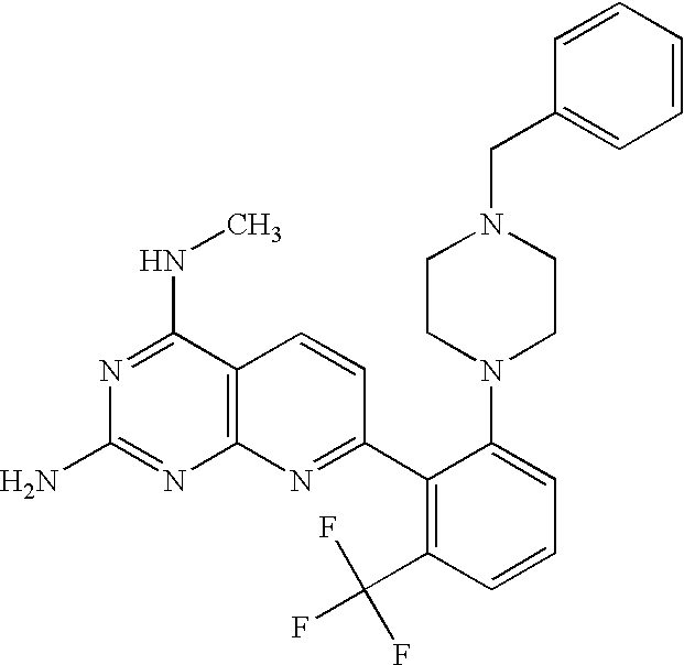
N1=C(NC)C2=C(N=C1N)N=C(C1=C(C(F)(F)F)C=CC=C1N1CCN(CC3=CC=CC=C3)CC1)C=C2
